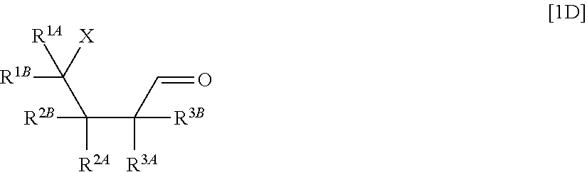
C(C(C=O)([R3A])[R3B])(C([X])([R1B])[R1A])([R2A])[R2B]
